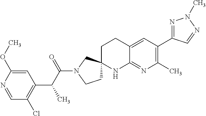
C1=NC(OC)=CC(C(C(N2CCC3(C2)CCC2=CC(C4=NN(C)N=C4)=C(C)N=C2N3)=O)C)=C1Cl
